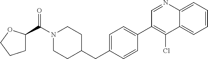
N1(C(C2CCCO2)=O)CCC(CC2=CC=C(C3=C(Cl)C4=CC=CC=C4N=C3)C=C2)CC1
